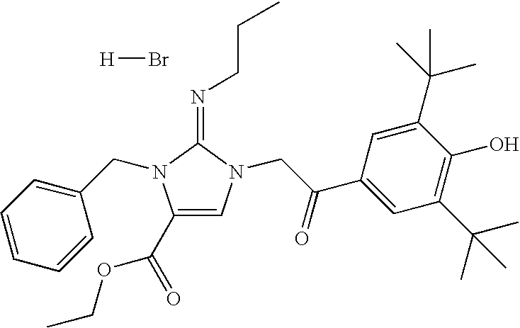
C1(C(=O)OCC)=CN(CC(C2=CC(C(C)(C)C)=C(O)C(C(C)(C)C)=C2)=O)C(=NCCC)N1CC1=CC=CC=C1.[H]Br
